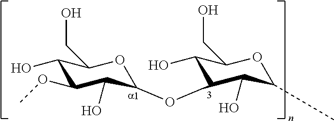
C1(O)C(OC)C(O)C(OC2C(O)C(CO)OC(C)C2O)OC1CO
